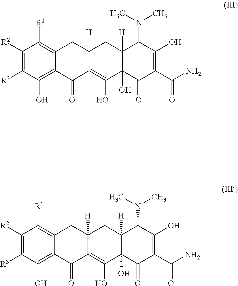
C1([R3])=C([R2])C([R1])=C2C(=C1O)C(=O)C1=C(O)C3(O)C([H])(CC1([H])C2)C(N(C)C)C(O)=C(C(N)=O)C3=O.C1([R3])=C([R2])C([R1])=C2C(=C1O)C(=O)C1=C(O)C3(O)C([H])(CC1([H])C2)C(N(C)C)C(O)=C(C(N)=O)C3=O
